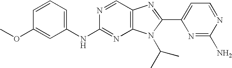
C1=CC=C(NC2=NC3=C(C=N2)N=C(C2=CC=NC(N)=N2)N3C(C)C)C=C1OC
